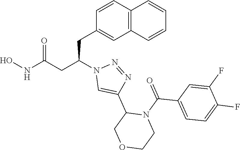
C1(CC(CC(NO)=O)N2C=C(C3N(C(=O)C4=CC=C(F)C(F)=C4)CCOC3)N=N2)=CC2=C(C=C1)C=CC=C2
